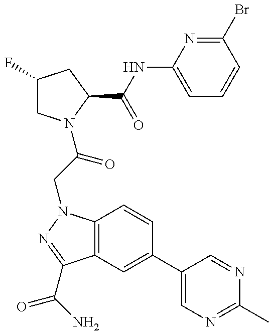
C1(F)CN(C(CN2C3=C(C(C(N)=O)=N2)C=C(C2=CN=C(C)N=C2)C=C3)=O)C(C(NC2=CC=CC(Br)=N2)=O)C1
